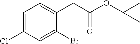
C1=C(Cl)C=C(Br)C(CC(OC(C)(C)C)=O)=C1
